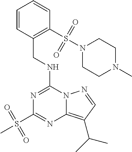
C1=CC(CNC2=NC(S(C)(=O)=O)=NC3=C(C(C)C)C=NN23)=C(S(N2CCN(C)CC2)(=O)=O)C=C1
